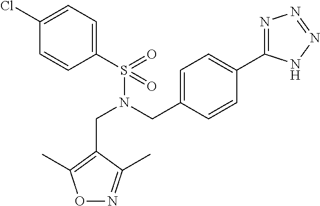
C1(S(N(CC2=CC=C(C3=NN=NN3)C=C2)CC2=C(C)ON=C2C)(=O)=O)=CC=C(Cl)C=C1
